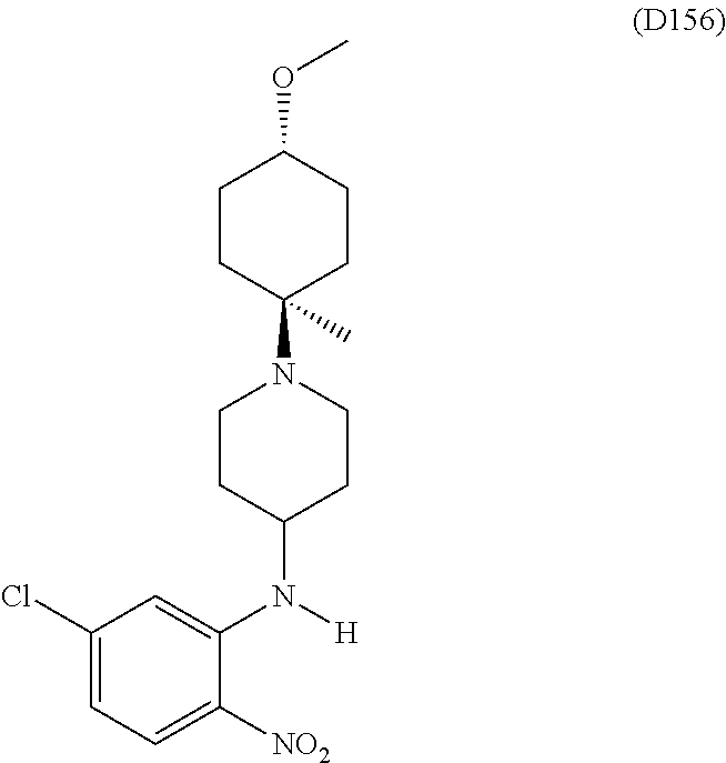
C1CC(N2CCC(N(C3=CC(Cl)=CC=C3[NO2])[H])CC2)(C)CCC1OC
